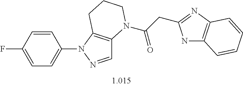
C1=CC(F)=CC=C1N1N=CC2=C1CCCN2C(=O)CC1=NC2=C(N1)C=CC=C2
